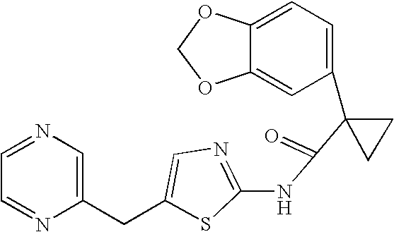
C1=C2C(=CC(C3(C(=O)NC4=NC=C(CC5=CN=CC=N5)S4)CC3)=C1)OCO2
